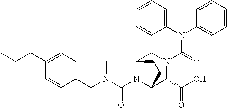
C(N1C2C(C(=O)O)N(C(N(C3=CC=CC=C3)C3=CC=CC=C3)=O)CC1CC2)(N(CC1=CC=C(CCC)C=C1)C)=O
